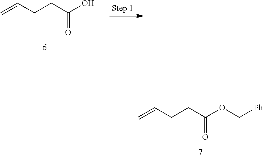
C=CCCC(O)=O.C(CC(OC[Ph])=O)C=C
